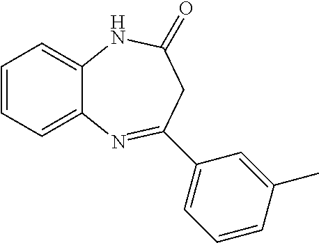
C12=CC=CC=C1N=C(C1=CC=CC(C)=C1)CC(=O)N2
